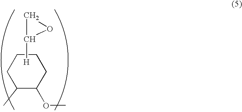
C1(C)C(OC)CCCC1.[H]C1CO1
